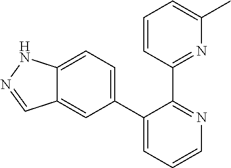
C12=CC=C(C3=CC=CN=C3C3=NC(C)=CC=C3)C=C1C=NN2
